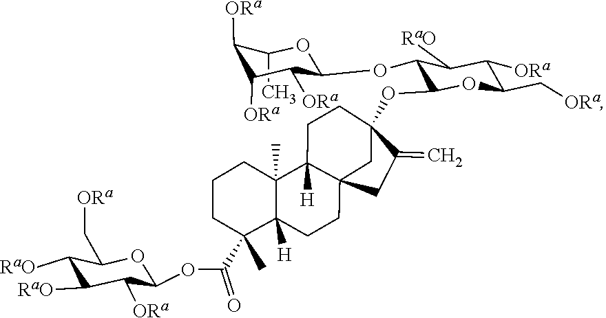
C1(C)C([ORa])C([ORa])C([ORa])C(OC2C([RaO])C([ORa])C(C[ORa])OC2OC23CCC4([H])C5(C)CCCC(C)(C(OC6C([ORa])C([RaO])C([RaO])C(C[ORa])O6)=O)C5([H])CCC4(CC2=C)C3)O1
